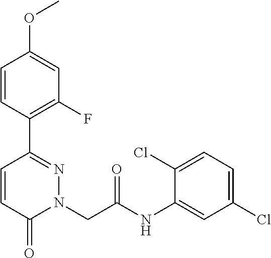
C1=CC(C2=NN(CC(NC3=CC(Cl)=CC=C3Cl)=O)C(=O)C=C2)=C(F)C=C1OC
